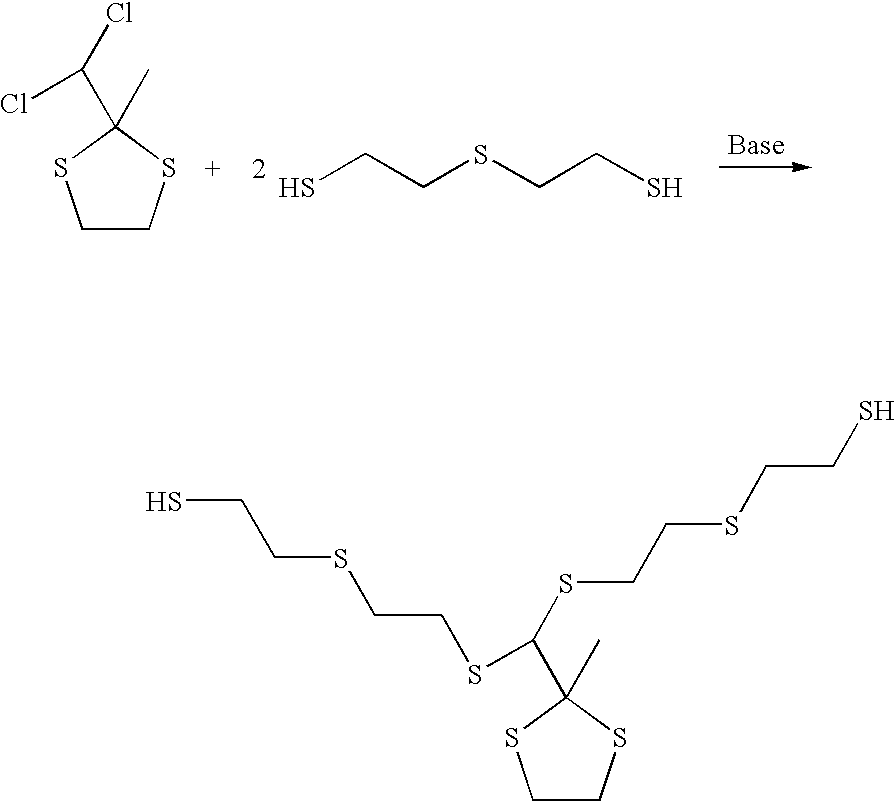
SCCSCCS.C1CSC(C)(C(Cl)Cl)S1.C1CSC(C)(C(SCCSCCS)SCCSCCS)S1
